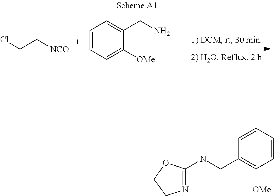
ClCC[NCO].C1=CC=C(CN)C([OMe])=C1.N1=C(NCC2=C([OMe])C=CC=C2)OCC1
